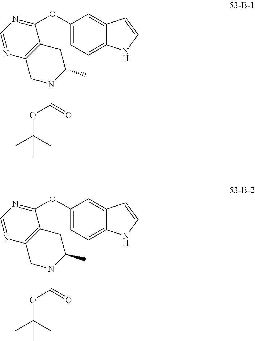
C1=C2C(=CC(OC3=NC=NC4=C3CC(C)N(C(OC(C)(C)C)=O)C4)=C1)C=CN2.C1=C2C(=CC(OC3=NC=NC4=C3CC(C)N(C(OC(C)(C)C)=O)C4)=C1)C=CN2
